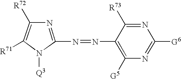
C1([R71])=C([R72])N=C(N=NC2=C([G5])N=C([G6])N=C2[R73])N1[Q3]
